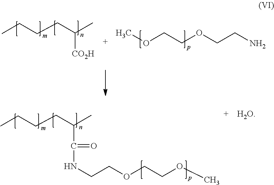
CCCCC(C)[CO2H].COCCOCCN.[H2O].CCCCC(C)C(NCCOCCOC)=O
